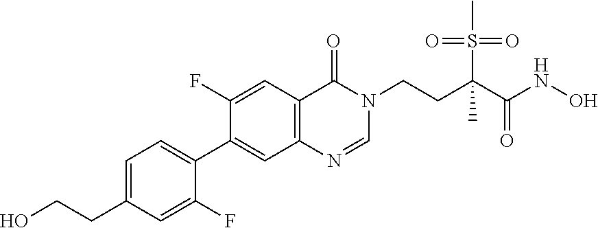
C1=C(CCO)C=C(F)C(C2=CC3=C(C=C2F)C(=O)N(CCC(C(NO)=O)(C)S(C)(=O)=O)C=N3)=C1
